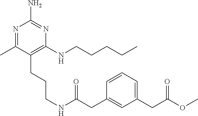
N1=C(C)C(CCCNC(=O)CC2=CC(CC(OC)=O)=CC=C2)=C(NCCCCC)N=C1N
